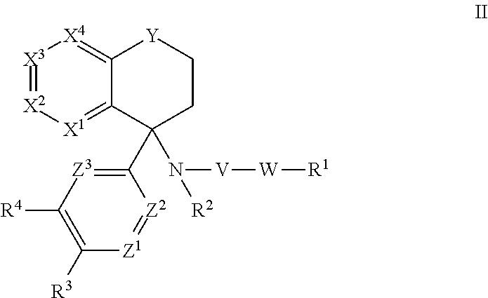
[X3]1=[X2][X1]=C2C(=[X4]1)[Y]CCC2(C1=[Z3]C([R4])=C([R3])[Z1]=[Z2]1)N([R2])[V][W][R1]
